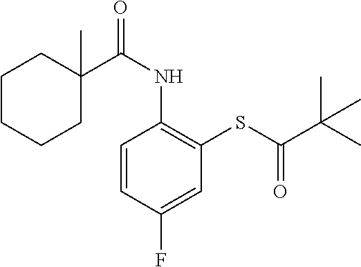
C1=CC(F)=CC(SC(C(C)(C)C)=O)=C1NC(=O)C1(C)CCCCC1
